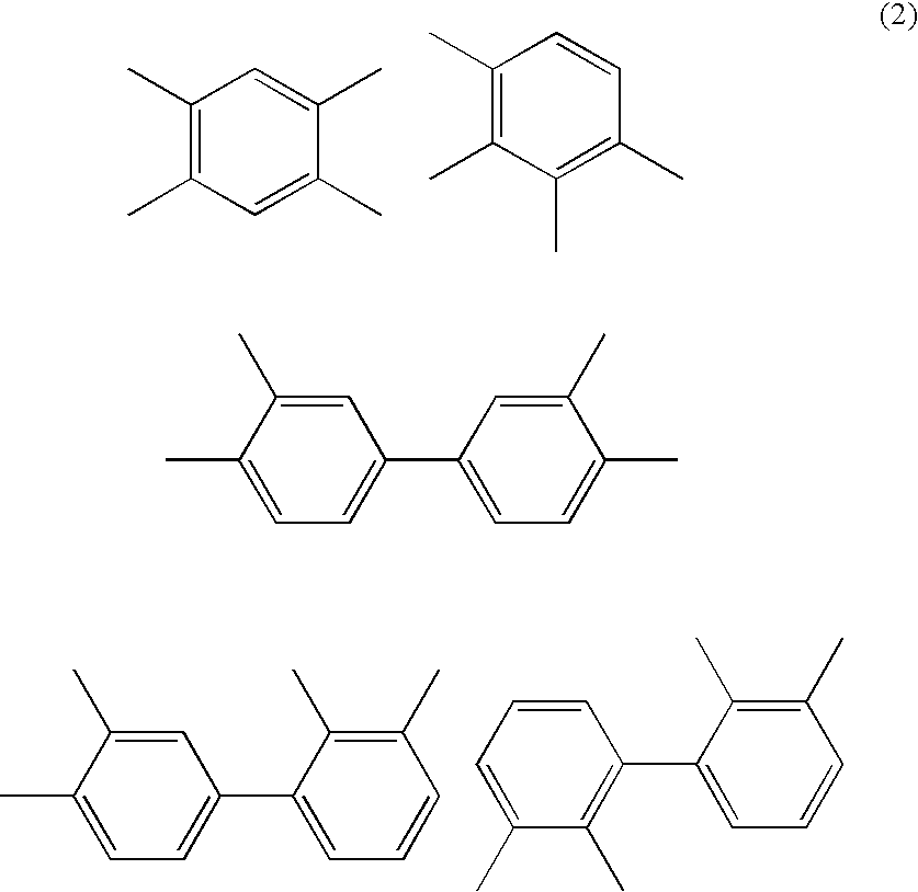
C1(C)=C(C)C=C(C)C(C)=C1.C1(C)=C(C)C(C)=C(C)C=C1.C1=C(C)C(C)=CC=C1C1=CC=CC(C)=C1C.C1=CC=C(C)C(C)=C1C1=CC=CC(C)=C1C.C1=C(C)C(C)=CC=C1C1=CC=C(C)C(C)=C1
